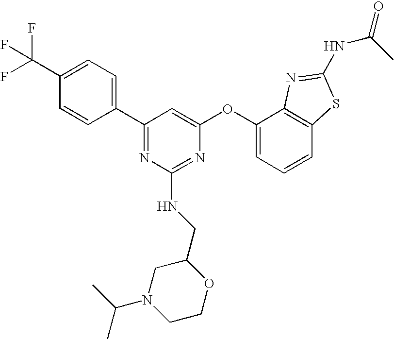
C1(C(F)(F)F)=CC=C(C2=NC(NCC3CN(C(C)C)CCO3)=NC(OC3=CC=CC4=C3N=C(NC(C)=O)S4)=C2)C=C1
